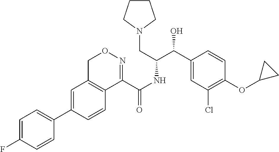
C1=C(C2=CC=C(F)C=C2)C=CC2=C1CON=C2C(NC(C(C1=CC(Cl)=C(OC2CC2)C=C1)O)CN1CCCC1)=O
